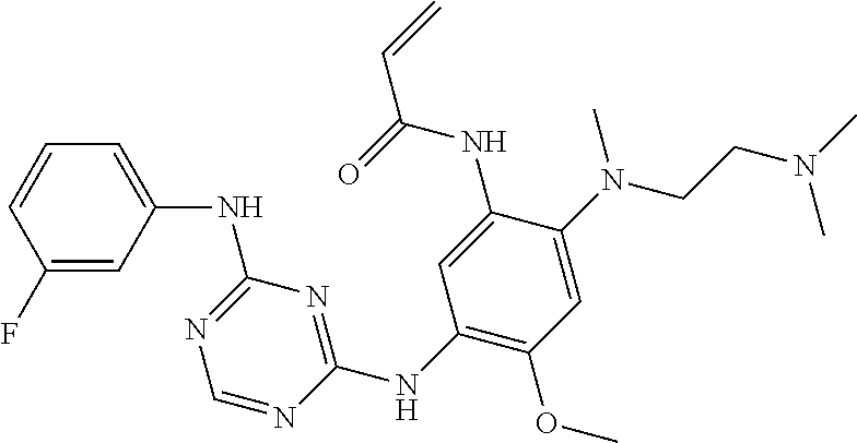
C1=NC(NC2=C(OC)C=C(N(C)CCN(C)C)C(NC(C=C)=O)=C2)=NC(NC2=CC=CC(F)=C2)=N1
